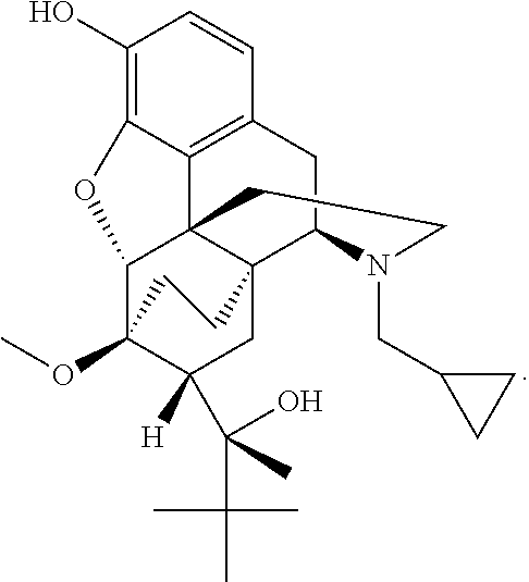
C1(O)=C2C3=C(C=C1)CC1C45C3(C(C(OC)(C([H])(C(O)(C)C(C)(C)C)C4)CC5)O2)CCN1CC1CC1
